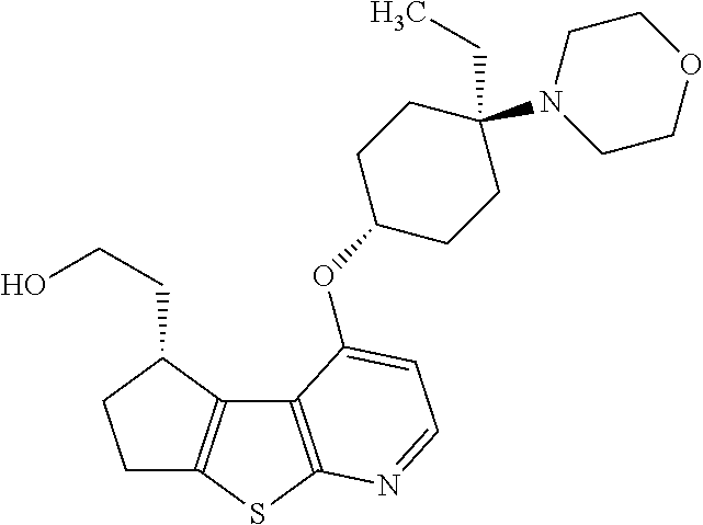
C1C2=C(C(CCO)C1)C1=C(S2)N=CC=C1OC1CCC(N2CCOCC2)(CC)CC1
